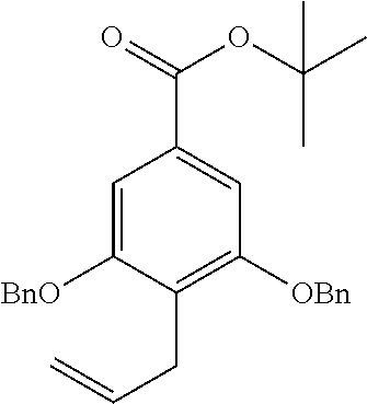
C1=C([BnO])C(CC=C)=C([OBn])C=C1C(=O)OC(C)(C)C
